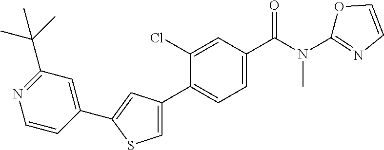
N(C(C1=CC=C(C2=CSC(C3=CC(C(C)(C)C)=NC=C3)=C2)C(Cl)=C1)=O)(C1=NC=CO1)C
